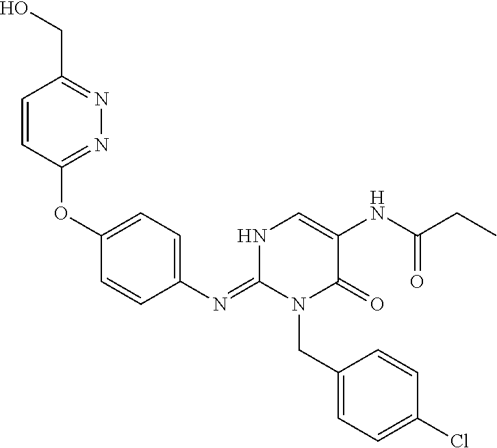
C1(N=C2N(CC3=CC=C(Cl)C=C3)C(=O)C(NC(CC)=O)=CN2)=CC=C(OC2=NN=C(CO)C=C2)C=C1
